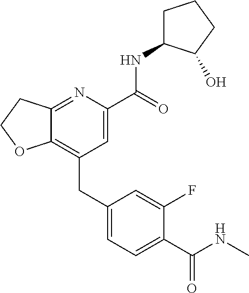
C12=C(CC3=CC=C(C(NC)=O)C(F)=C3)C=C(C(NC3CCCC3O)=O)N=C1CCO2
